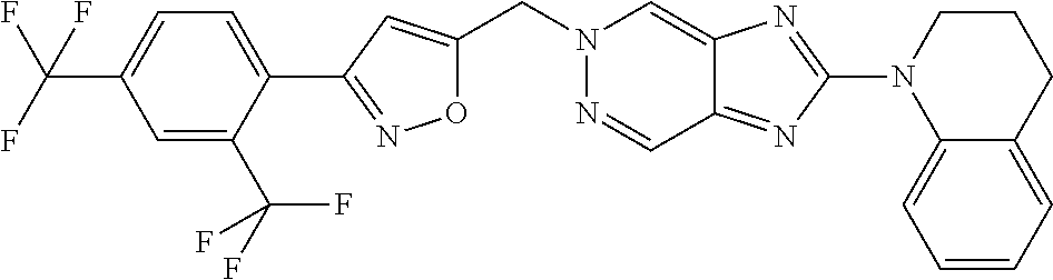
C(N1N=CC2=NC(N3C4=CC=CC=C4CCC3)=NC2=C1)C1=CC(C2=CC=C(C(F)(F)F)C=C2C(F)(F)F)=NO1
